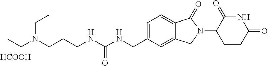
CCN(CCCNC(NCC1=CC=C2C(=C1)CN(C1CCC(=O)NC1=O)C2=O)=O)CC.[HCOOH]
